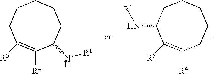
C1([R4])=C([R5])C(N[R1])CCCCC1.C1([R4])=C([R5])CCCCCC1N[R1]
